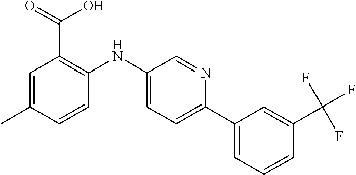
C1=C(C)C=CC(NC2=CC=C(C3=CC=CC(C(F)(F)F)=C3)N=C2)=C1C(=O)O
